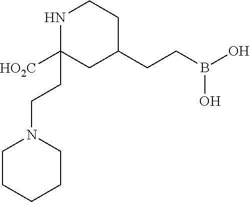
N1C([HO2C])(CCN2CCCCC2)CC(CCB(O)O)CC1
